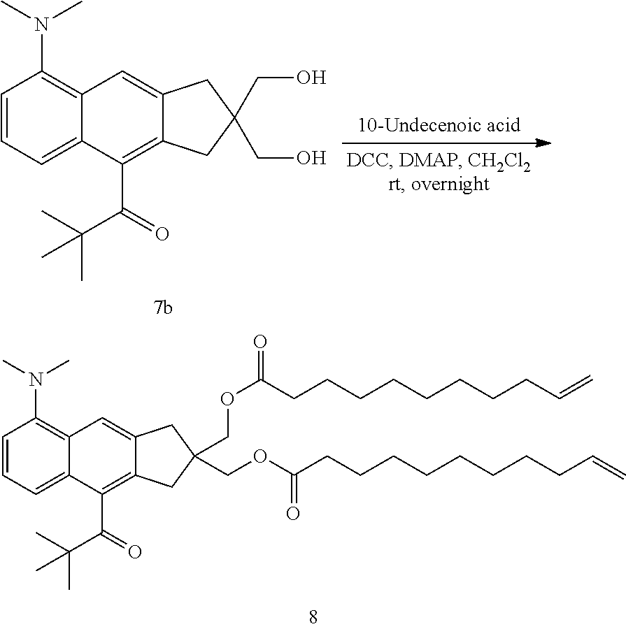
C1=CC=C2C(=C1N(C)C)C=C1C(=C2C(=O)C(C)(C)C)CC(COC(CCCCCCCCC=C)=O)(COC(=O)CCCCCCCCC=C)C1.C1=CC=C2C(=C1N(C)C)C=C1C(=C2C(=O)C(C)(C)C)CC(CO)(CO)C1
